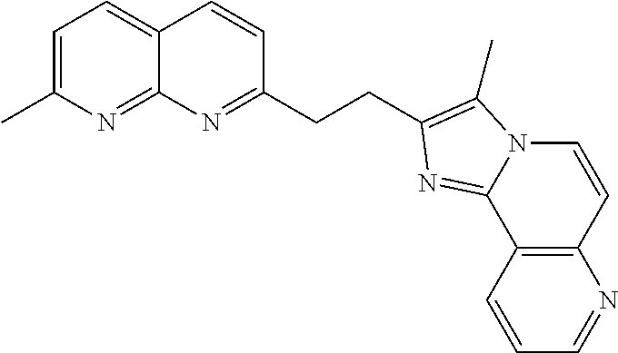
C1=C(C)N=C2C(=C1)C=CC(CCC1=C(C)N3C=CC4=C(C=CC=N4)C3=N1)=N2
